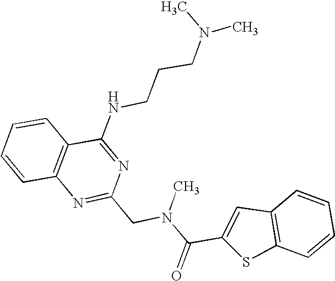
C1=CC2=C(C=C1)C(NCCCN(C)C)=NC(CN(C(C1=CC3=C(S1)C=CC=C3)=O)C)=N2
